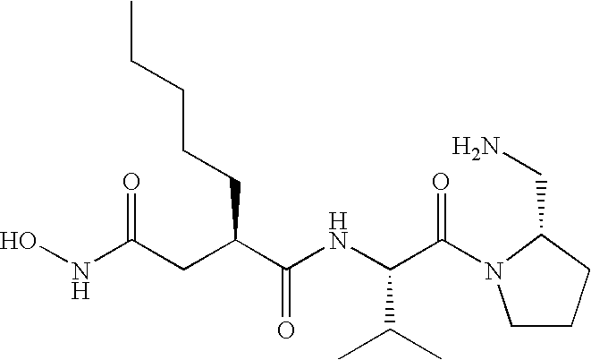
N(C(=O)CC(C(NC(C(=O)N1CCCC1CN)C(C)C)=O)CCCCC)O
